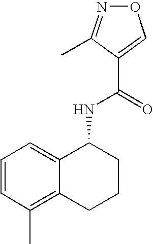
C12=CC=CC(C)=C1CCCC2NC(=O)C1=CON=C1C
